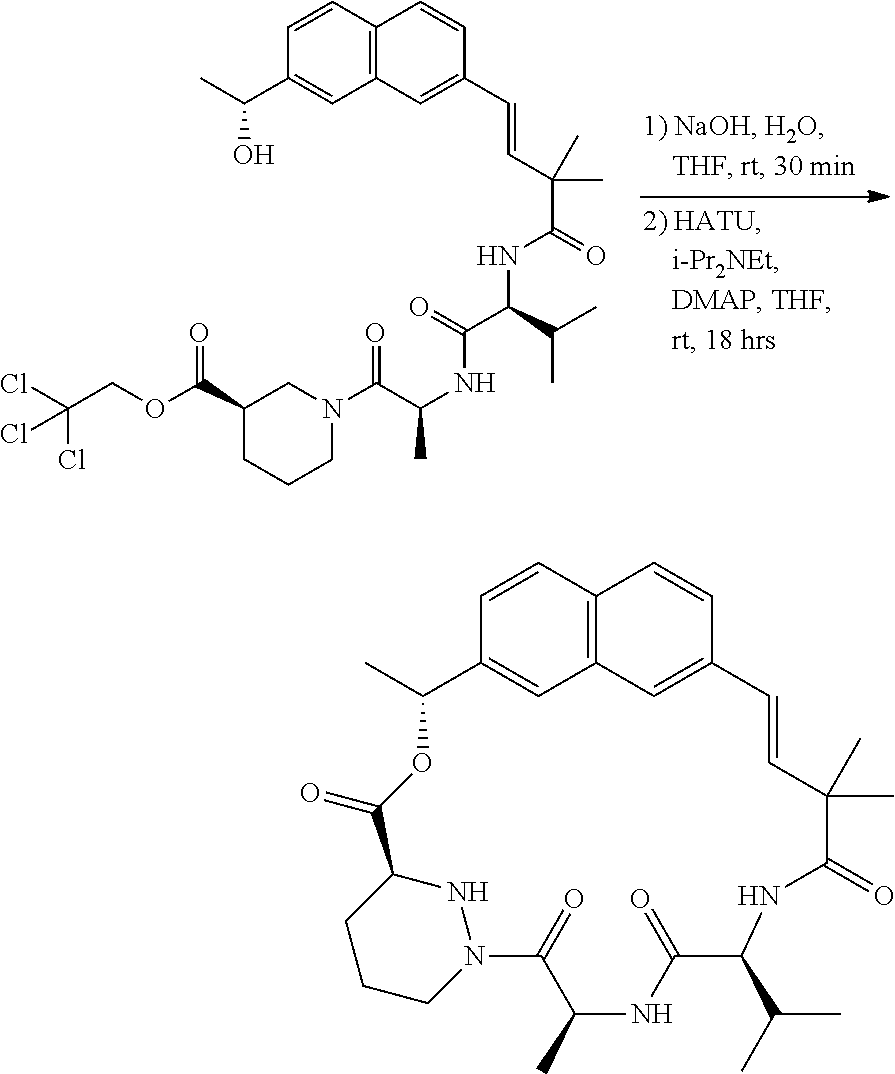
C1(C(OCC(Cl)(Cl)Cl)=O)CCCN(C(C(NC(C(C(C)C)NC(C(C)(C)C=CC2=CC3=C(C=C2)C=CC(C(C)O)=C3)=O)=O)C)=O)C1.C1=CC2=C3C=C1C(C)OC(=O)C1CCCN(N1)C(=O)C(C)NC(=O)C(C(C)C)NC(=O)C(C)(C)C=CC(=C3)C=C2
